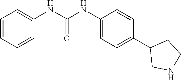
C1=CC=CC(NC(NC2=CC=C(C3CNCC3)C=C2)=O)=C1
